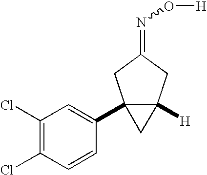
C1(Cl)=C(Cl)C=CC(C23CC2([H])CC(=NO[H])C3)=C1
